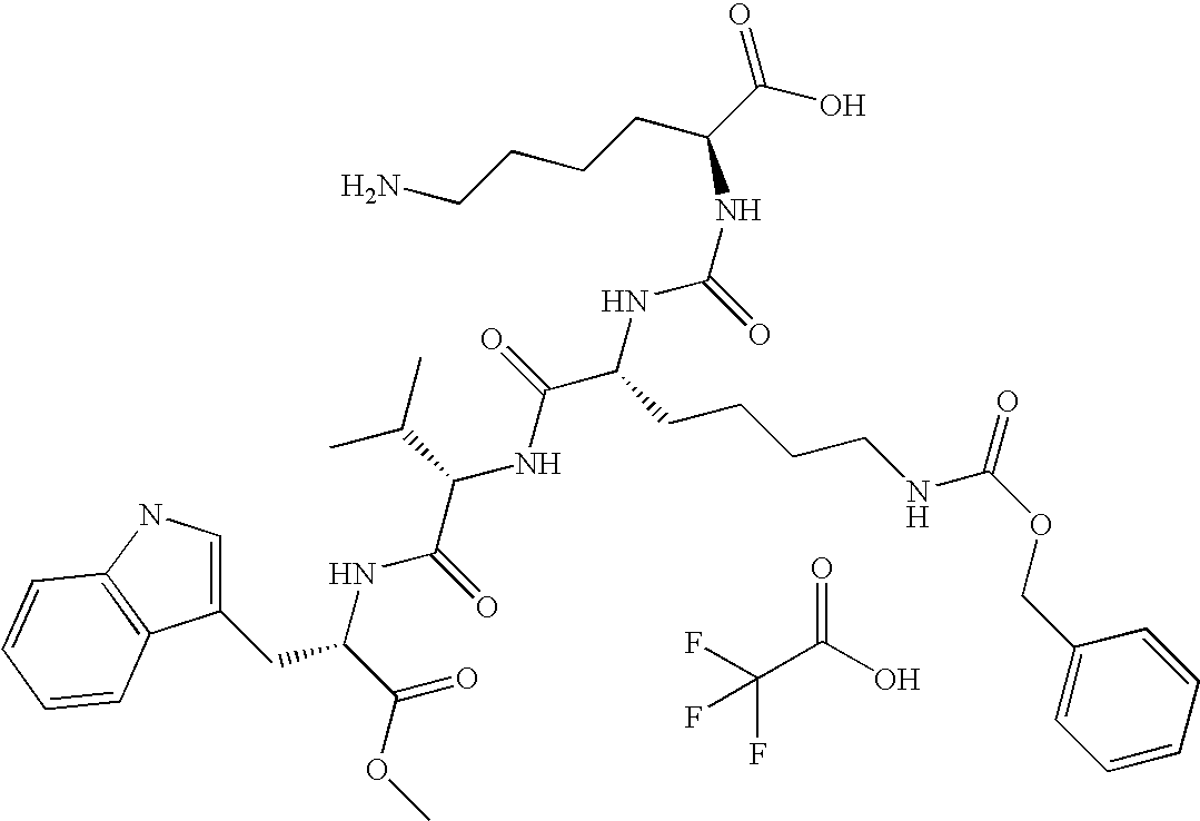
C1(CC(C(=O)OC)NC(C(C(C)C)NC(C(CCCCNC(OCC2=CC=CC=C2)=O)NC(NC(C(=O)O)CCCCN)=O)=O)=O)=CNC2=C1C=CC=C2.C(C(O)=O)(F)(F)F
